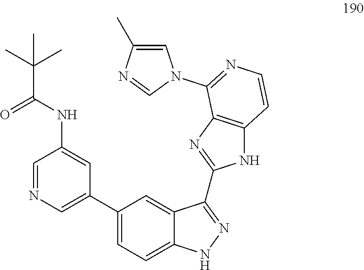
C1=NC=C(C2=CC=C3C(=C2)C(C2=NC4=C(N2)C=CN=C4N2C=C(C)N=C2)=NN3)C=C1NC(C(C)(C)C)=O
